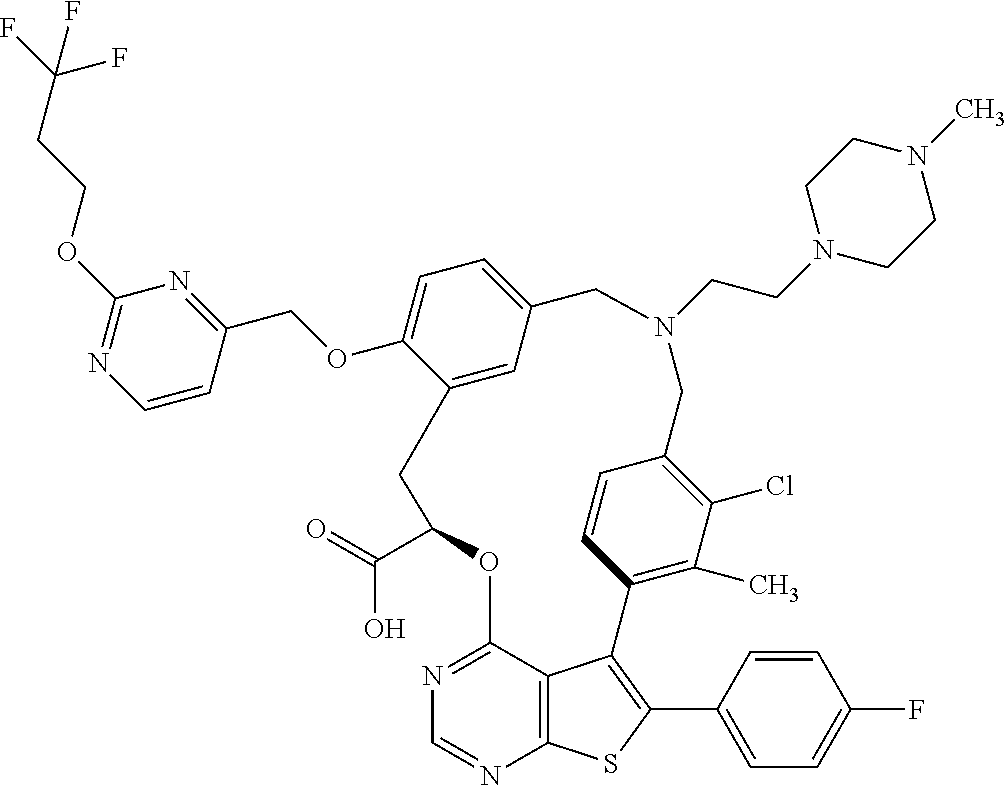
C1(C(=O)O)OC2=NC=NC3=C2C(=C(C2=CC=C(F)C=C2)S3)C2=C(C)C(Cl)=C(C=C2)CN(CCN2CCN(C)CC2)CC2=CC=C(OCC3=NC(OCCC(F)(F)F)=NC=C3)C(=C2)C1
